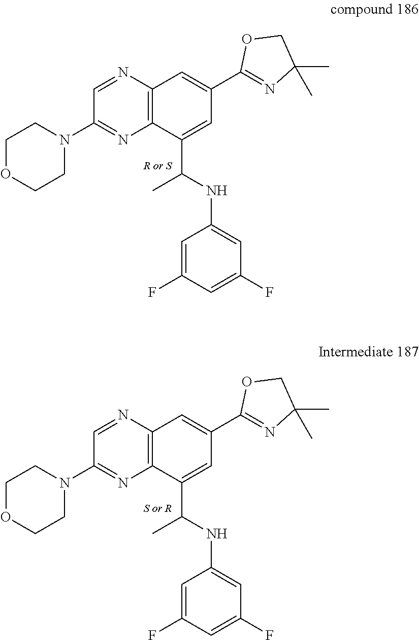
C12=C(N=CC(N3CCOCC3)=N1)C=C(C1=NC(C)(C)CO1)C=C2C(NC1=CC(F)=CC(F)=C1)C.C12=C(N=CC(N3CCOCC3)=N1)C=C(C1=NC(C)(C)CO1)C=C2C(NC1=CC(F)=CC(F)=C1)C
